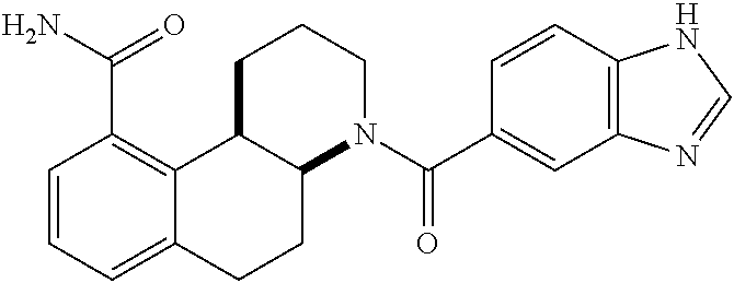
C1=CC=C2C(=C1C(=O)N)C1C(CC2)N(C(=O)C2=CC3=C(C=C2)NC=N3)CCC1
